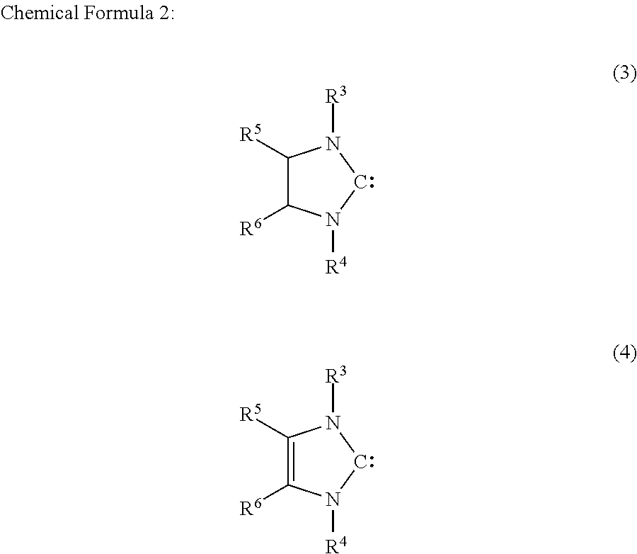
C1([R5])C([R6])N([R4])CN1[R3].C1([R5])=C([R6])N([R4])CN1[R3]
